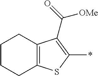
C12=C(SC(*)=C1C(=O)[OMe])CCCC2
